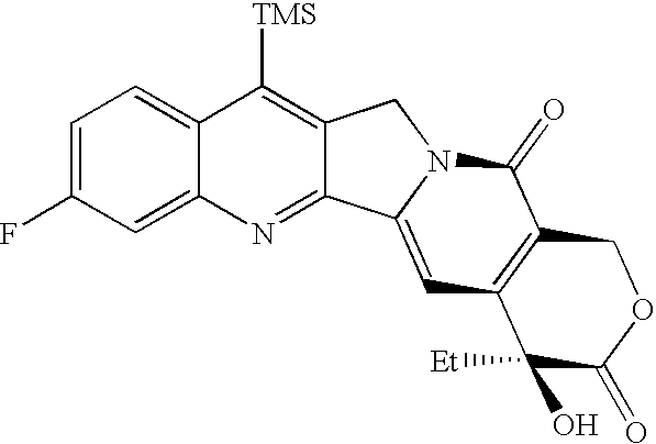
C1=C(F)C=C2C(=C1)C([TMS])=C1C(=N2)C2=CC3=C(C(=O)N2C1)COC(=O)C3([Et])O
